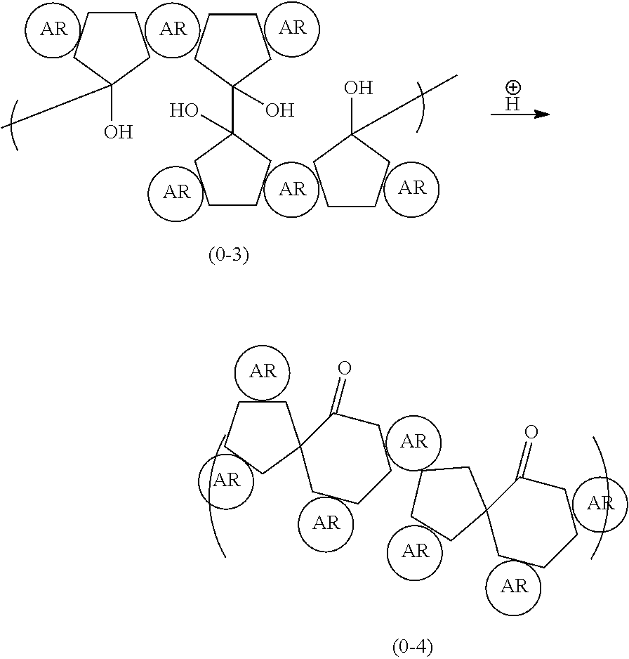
C1CCCC12CCccC2=O.[AR].[AR].[AR].C1CccC(=O)C12CCcc2.[AR].[AR].[AR].[AR].c1cC(O)(C)CC1.[AR].[AR].[AR].c1cC(O)(C2(O)ccCC2)cc-1.c1cC(O)(C)cc-1.[AR].[AR].[AR].[H]
